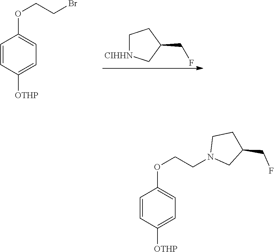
C1=CC([OTHP])=CC=C1OCCBr.C1[CIHHN]CC(CF)C1.C1=CC([OTHP])=CC=C1OCCN1CC(CF)CC1
